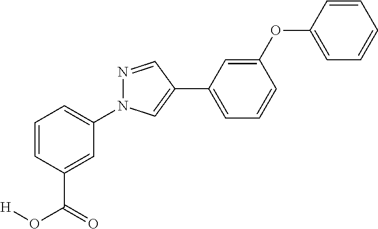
C1=CC=C(N2N=CC(C3=CC=CC(OC4=CC=CC=C4)=C3)=C2)C=C1C(O[H])=O
